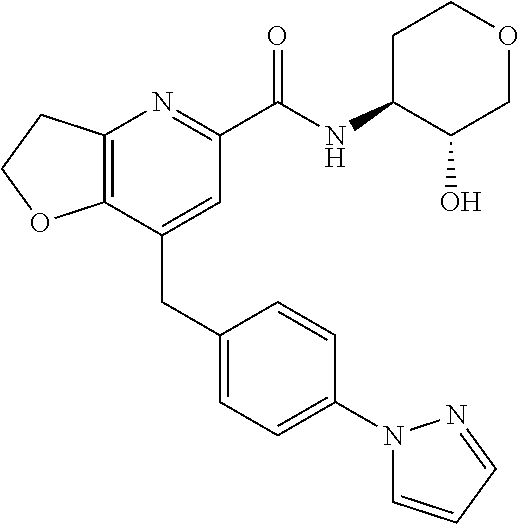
C12=C(CCO1)N=C(C(NC1C(O)COCC1)=O)C=C2CC1=CC=C(N2C=CC=N2)C=C1
